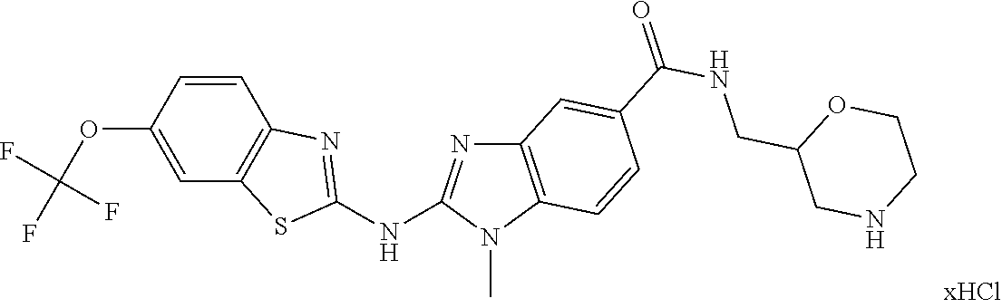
O(C1=CC2=C(C=C1)N=C(NC1=NC3=C(N1C)C=CC(C(NCC1CNCCO1)=O)=C3)S2)C(F)(F)F
